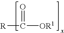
[R]C([OR1])=O
